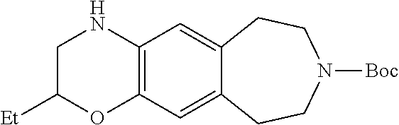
C1C([Et])OC2=C(N1)C=C1C(=C2)CCN([Boc])CC1
